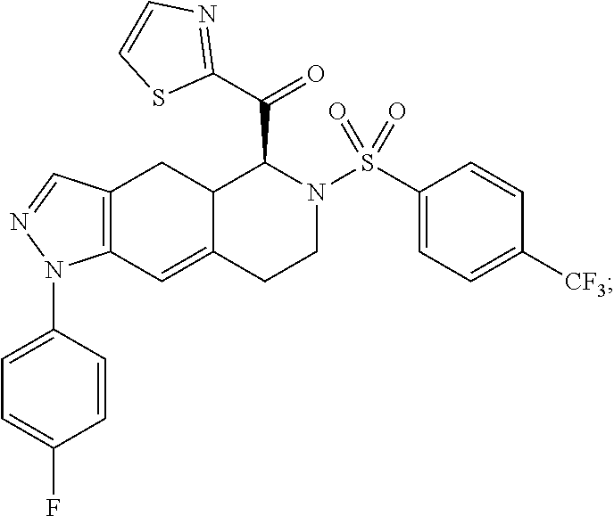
C1(C(=O)C2N(S(C3=CC=C([CF3])C=C3)(=O)=O)CCC3=CC4=C(CC23)C=NN4C2=CC=C(F)C=C2)=NC=CS1
